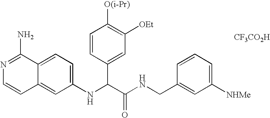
C1(NC(C(NCC2=CC([NHMe])=CC=C2)=O)C2=CC([OEt])=C([O(i-Pr)])C=C2)=CC=C2C(=C1)C=CN=C2N.[CF3CO2H]
